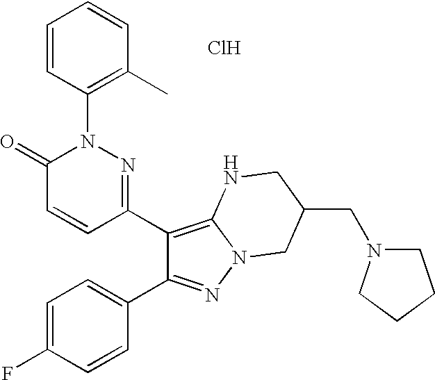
C1(C2=NN(C3=C(C)C=CC=C3)C(=O)C=C2)=C2N(N=C1C1=CC=C(F)C=C1)CC(CN1CCCC1)CN2.Cl
